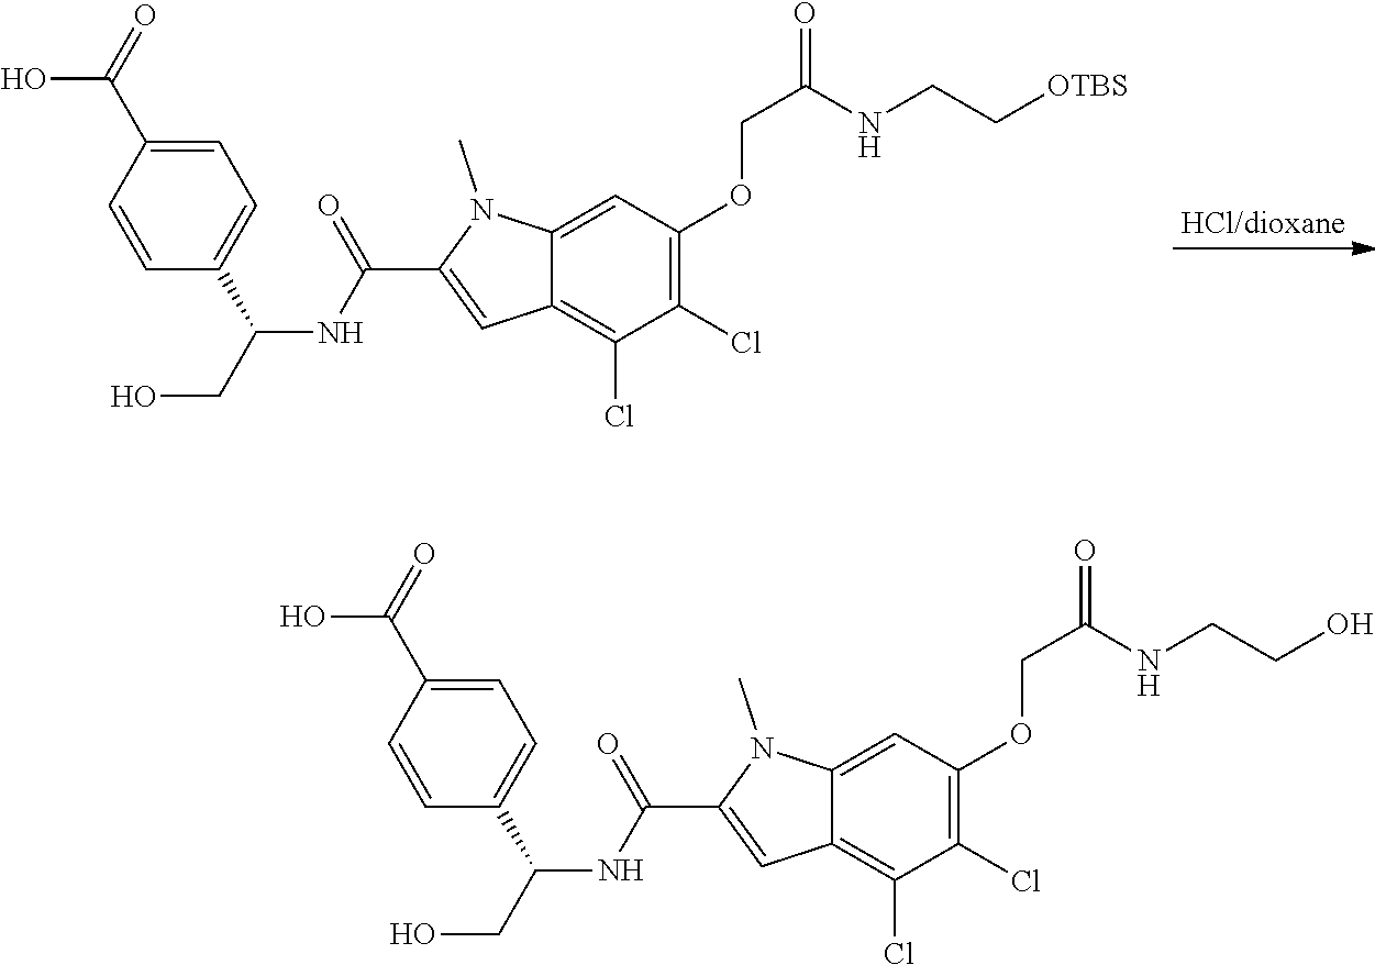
C1(OCC(=O)NCC[OTBS])=C(Cl)C(Cl)=C2C(=C1)N(C)C(C(NC(C1=CC=C(C(=O)O)C=C1)CO)=O)=C2.C1(OCC(=O)NCCO)=C(Cl)C(Cl)=C2C(=C1)N(C)C(C(NC(C1=CC=C(C(=O)O)C=C1)CO)=O)=C2
